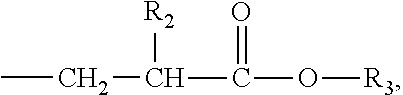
CCC([R2])C(=O)O[R3]
